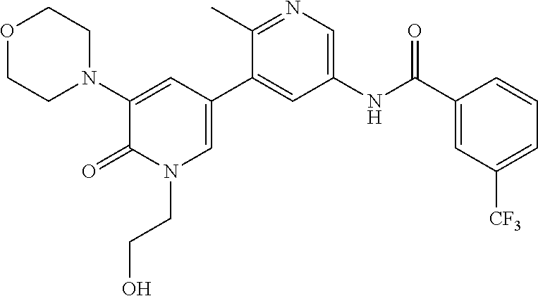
O1CCN(C2=CC(C3=CC(NC(C4=CC([CF3])=CC=C4)=O)=CN=C3C)=CN(CCO)C2=O)CC1
